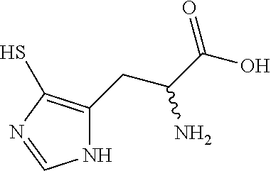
N1C(CC(C(O)=O)N)=C(S)N=C1
